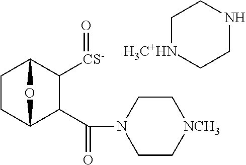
C1CC2C(C(N3CC[NCH3]CC3)=O)C([CS-]=O)C1O2.C1[H3C+HN]CCNC1
